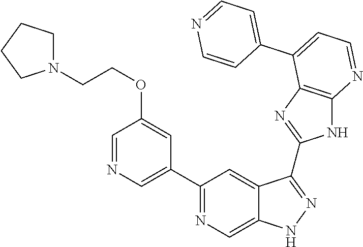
C1(C2=NC=C3C(=C2)C(C2=NC4=C(N2)N=CC=C4C2=CC=NC=C2)=NN3)=CN=CC(OCCN2CCCC2)=C1
